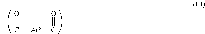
CC([Ar3]C(C)=O)=O
